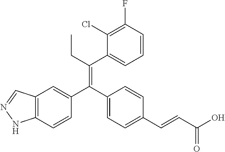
C12=C(C=CC(C(C3=CC=C(C=CC(O)=O)C=C3)=C(CC)C3=CC=CC(F)=C3Cl)=C1)NN=C2
